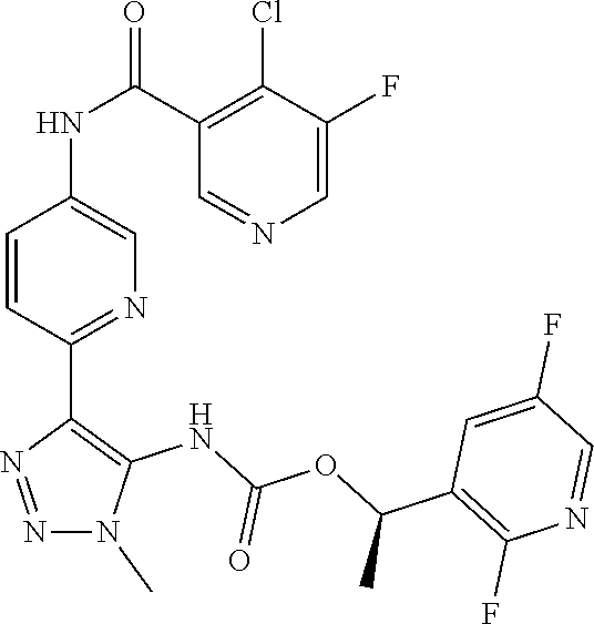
N1=NC(C2=NC=C(NC(C3=C(Cl)C(F)=CN=C3)=O)C=C2)=C(NC(OC(C2=C(F)N=CC(F)=C2)C)=O)N1C
